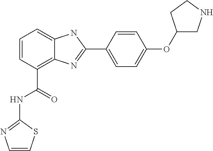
C1=CC(C(=O)NC2=NC=CS2)=C2C(=C1)NC(C1=CC=C(OC3CNCC3)C=C1)=N2
